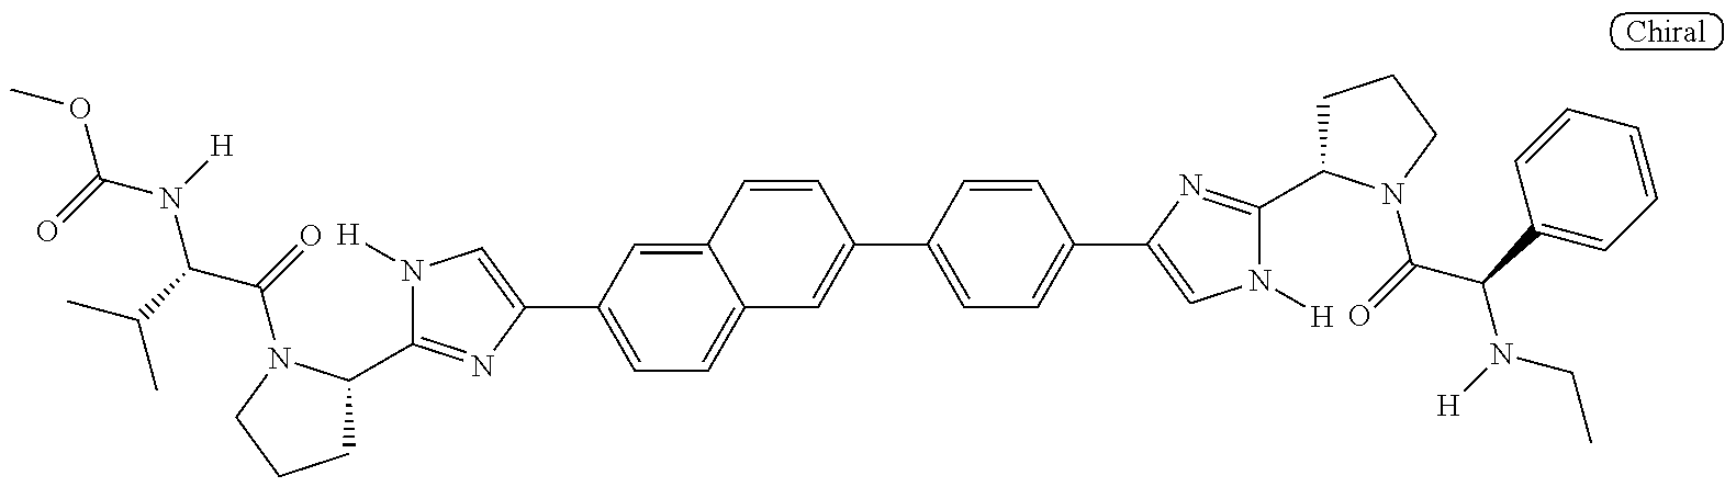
COC(N([H])C(C(C)C)C(=O)N1C(C2=NC(C3=CC=C4C(=C3)C=CC(C3=CC=C(C5=CN([H])C(C6CCCN6C(C(N(CC)[H])C6=CC=CC=C6)=O)=N5)C=C3)=C4)=CN2[H])CCC1)=O
